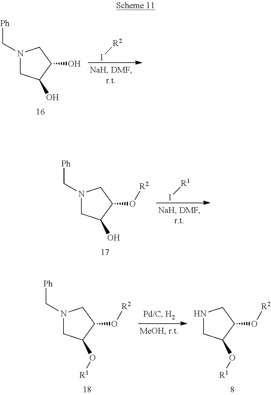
I[R2].N1(C[Ph])CC(O)C(O)C1.I[R1].N1(C[Ph])CC(O)C(O[R2])C1.N1CC(O[R1])C(O[R2])C1.N1(C[Ph])CC(O[R1])C(O[R2])C1
